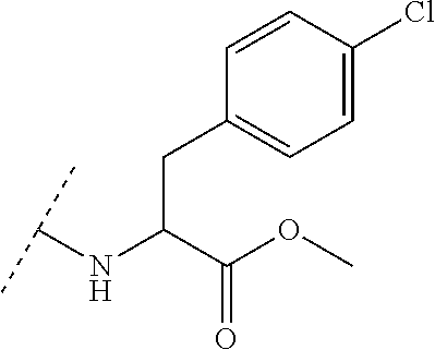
C(C(C(OC)=O)NC(C)C)C1=CC=C(Cl)C=C1
